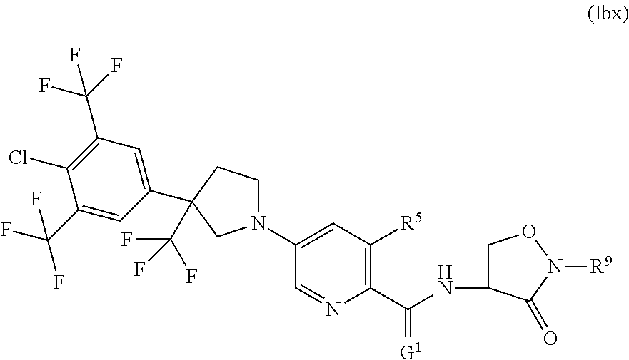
N1(C2=CC([R5])=C(C(=[G1])NC3CON([R9])C3=O)N=C2)CCC(C2=CC(C(F)(F)F)=C(Cl)C(C(F)(F)F)=C2)(C(F)(F)F)C1
